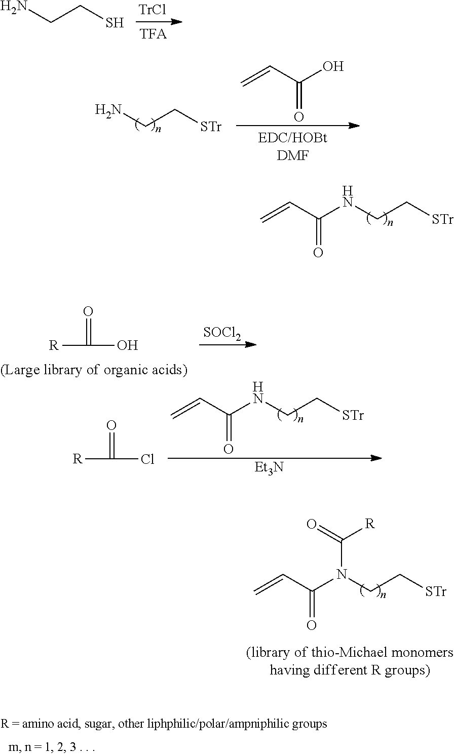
C=CC(NCC[STr])=O.C=CC(N(CC[STr])C(=O)[R])=O.NCCS.C=CC(O)=O.NCC[STr].O=C([R])O.[SOCl2].C=CC(NCC[STr])=O.O=C([R])Cl.[Et3N]
